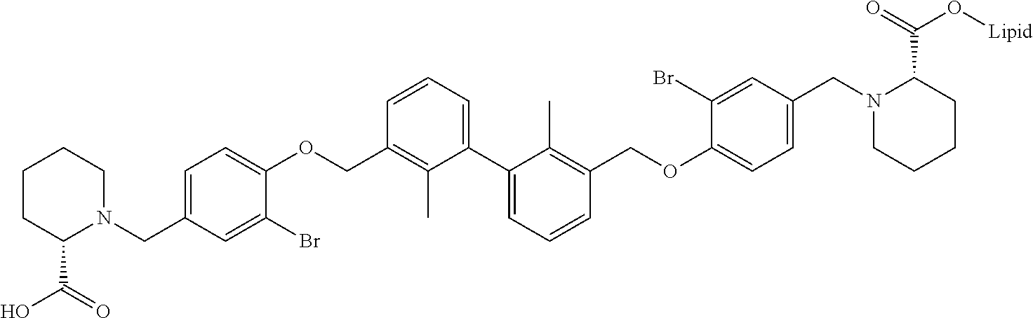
C1CC(C(O)=O)N(CC2=CC=C(OCC3=C(C)C(C4=CC=CC(COC5=CC=C(CN6CCCCC6C(=O)O[Lipid])C=C5Br)=C4C)=CC=C3)C(Br)=C2)CC1
